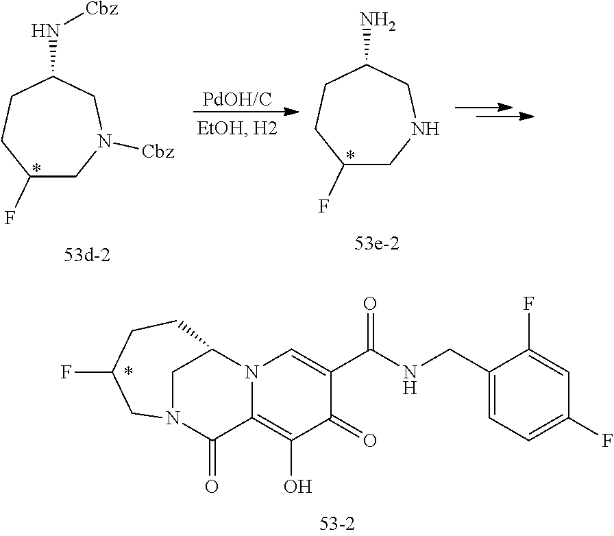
C1(=O)C(C(=O)NCC2=CC=C(F)C=C2F)=CN2C(=C1O)C(=O)N1CC2CCC(F)C1.*.[PdOH/C].C1(F)CN([Cbz])CC(N[Cbz])CC1.*.C1(F)CNCC(N)CC1.*
